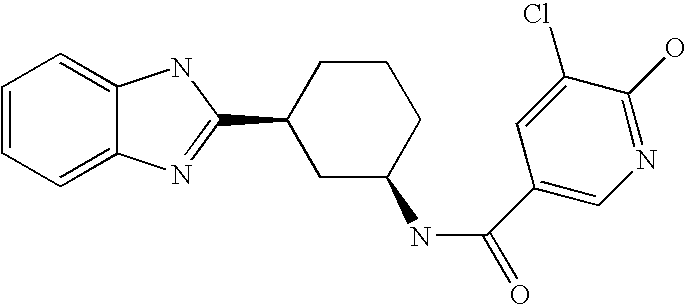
C1=CC=C2C(=C1)NC(C1CC(NC(=O)C3=CN=C(O)C(Cl)=C3)CCC1)=N2
